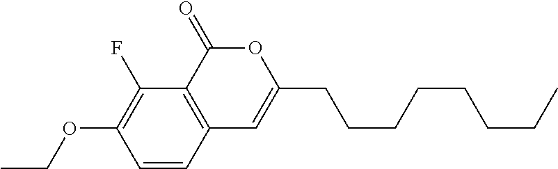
C1=CC2=C(C(F)=C1OCC)C(=O)OC(CCCCCCCC)=C2
